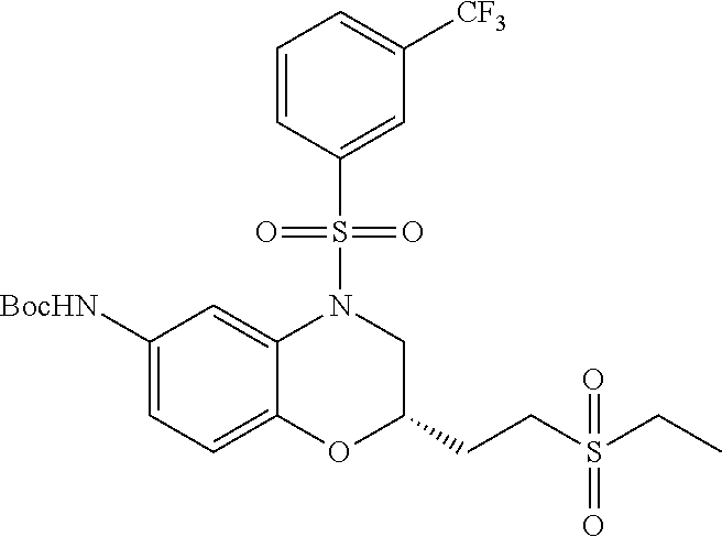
C1([BocHN])=CC=C2C(=C1)N(S(C1=CC([CF3])=CC=C1)(=O)=O)CC(CCS(CC)(=O)=O)O2
